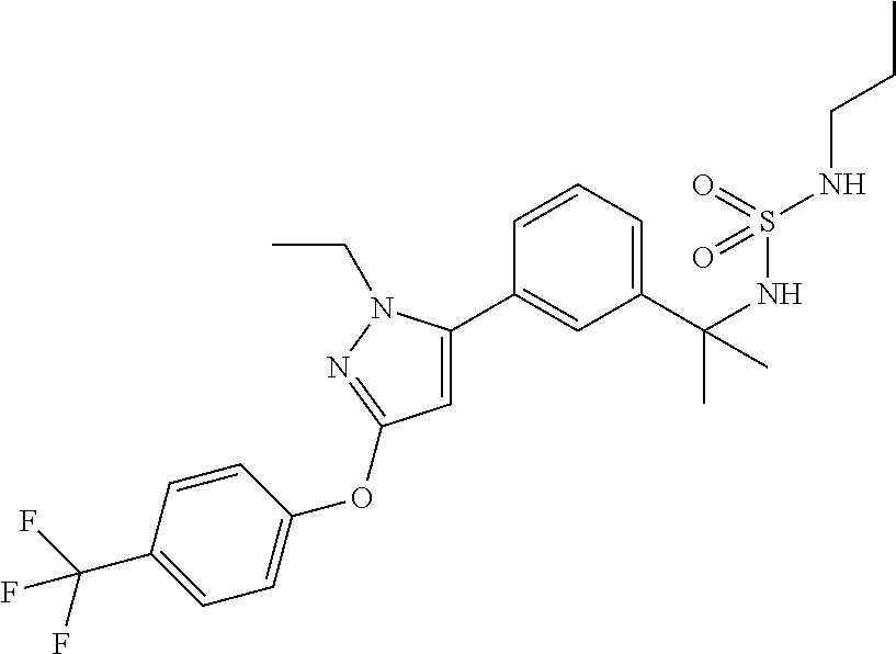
C1(C(NS(NCCC)(=O)=O)(C)C)=CC=CC(C2=CC(OC3=CC=C(C(F)(F)F)C=C3)=NN2CC)=C1
